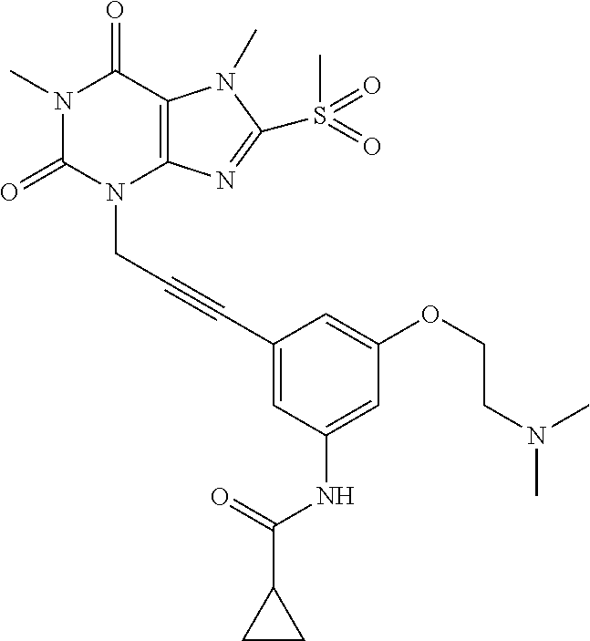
N1(C)C(=O)N(CC#CC2=CC(NC(=O)C3CC3)=CC(OCCN(C)C)=C2)C2=C(C1=O)N(C)C(S(C)(=O)=O)=N2
